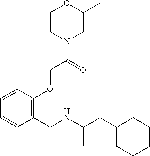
C1C(CC(NCC2=C(OCC(N3CCOC(C)C3)=O)C=CC=C2)C)CCCC1
